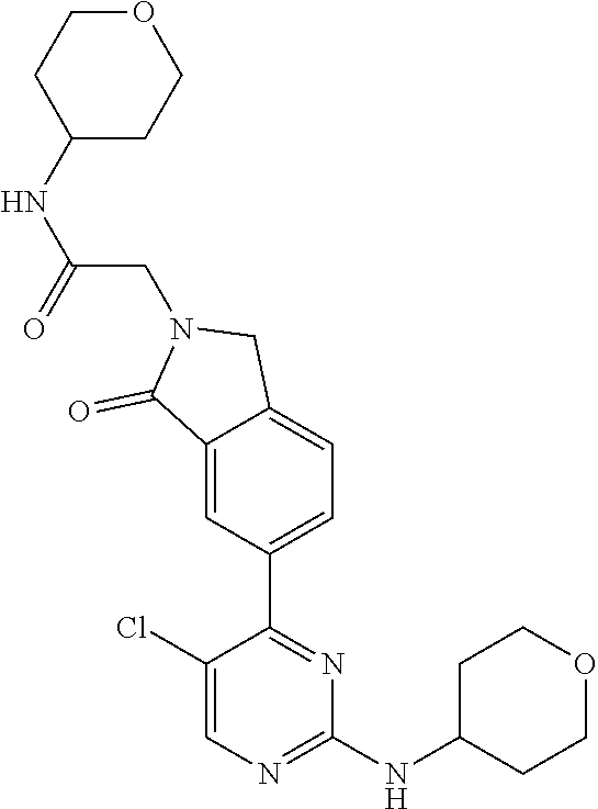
C1(Cl)=CN=C(NC2CCOCC2)N=C1C1=CC=C2C(=C1)C(=O)N(CC(NC1CCOCC1)=O)C2
